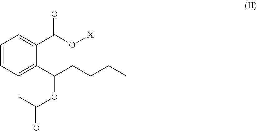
C1=CC=C(C(CCCC)OC(C)=O)C(C(O[X])=O)=C1
